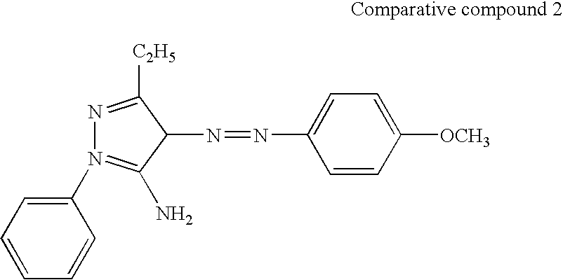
C1=CC([OCH3])=CC=C1N=NC1C([C2H5])=NN(C2=CC=CC=C2)=C1N
